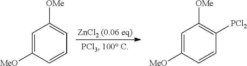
[ZnCl2 (0.06 eq)].C1=C([MeO])C=CC=C1[OMe].C1=C([MeO])C=CC([PCl2])=C1[OMe]
